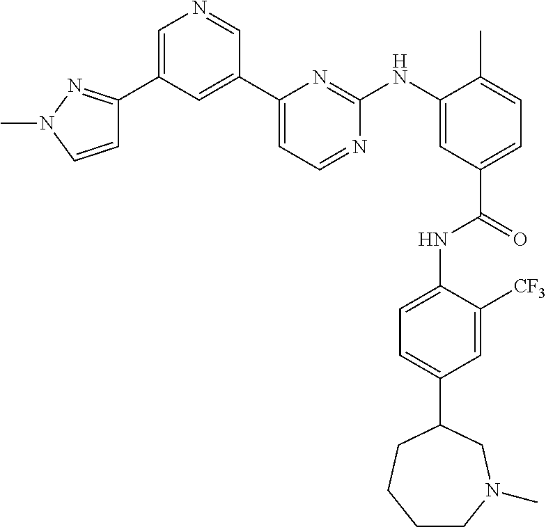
C1=C(C2=NN(C)C=C2)C=C(C2=CC=NC(NC3=CC(C(=O)NC4=CC=C(C5CN(C)CCCC5)C=C4[CF3])=CC=C3C)=N2)C=N1
